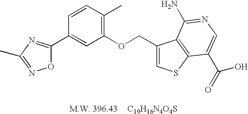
C1(OCC2=CSC3=C2C(N)=NC=C3C(=O)O)=C(C)C=CC(C2=NC(C)=NO2)=C1.[C19H16N4O4S]
